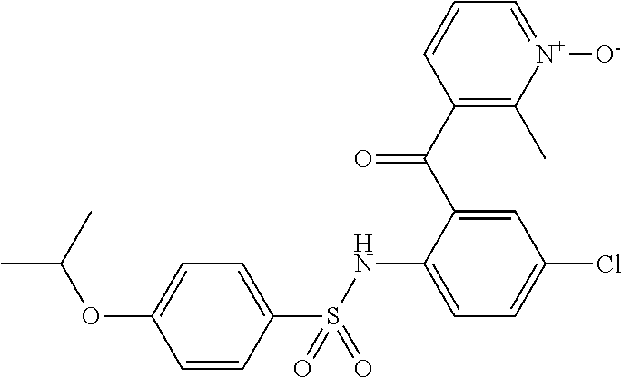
C1(C(C2=CC(Cl)=CC=C2NS(C2=CC=C(OC(C)C)C=C2)(=O)=O)=O)=C(C)[N+]([O-])=CC=C1
